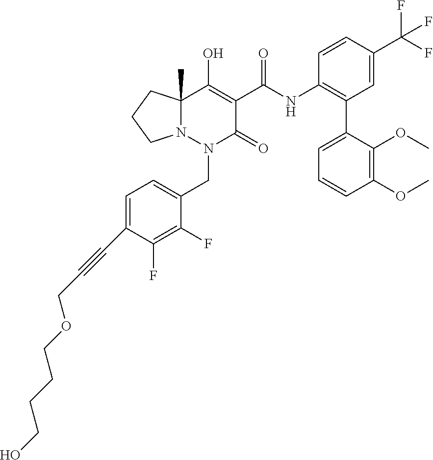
C1(NC(=O)C2=C(O)C3(C)N(N(CC4=CC=C(C#CCOCCCCO)C(F)=C4F)C2=O)CCC3)=C(C2=CC=CC(OC)=C2OC)C=C(C(F)(F)F)C=C1
